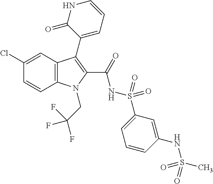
C1(Cl)=CC2=C(C=C1)N(CC(F)(F)F)C(C(=O)NS(=O)(=O)C1=CC=CC(NS(=O)(C)=O)=C1)=C2C1=CC=CNC1=O
